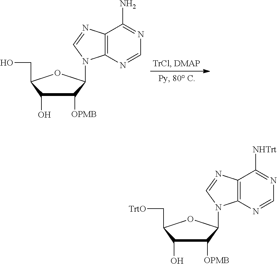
C1(O)C(CO)OC(N2C3=C(C(N)=NC=N3)N=C2)C1[OPMB].C1(O)C(C[TrtO])OC(N2C3=C(C([NHTrt])=NC=N3)N=C2)C1[OPMB]
